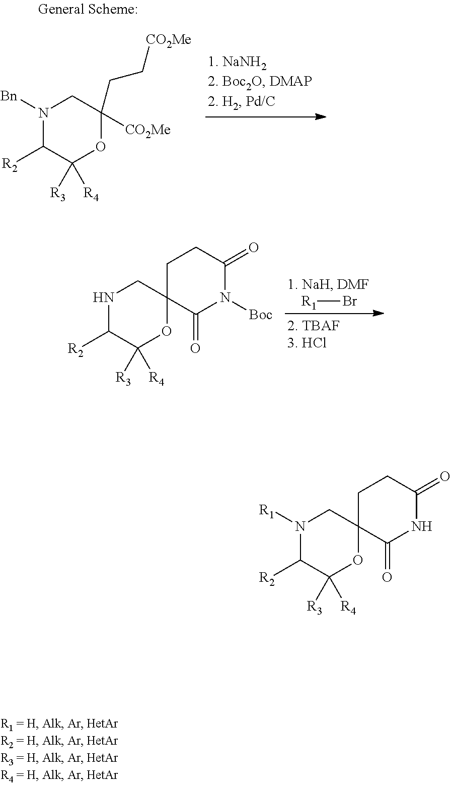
C1([R2])C([R3])([R4])OC(CC[CO2Me])([CO2Me])CN1[Bn].[R1]Br.C1([R2])C([R3])([R4])OC2(CN1)C(=O)N([Boc])C(=O)CC2.C1([R2])C([R3])([R4])OC2(CN1[R1])C(=O)NC(=O)CC2
